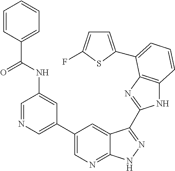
C1(C2=CN=CC(NC(C3=CC=CC=C3)=O)=C2)=CN=C2C(=C1)C(C1=NC3=C(N1)C=CC=C3C1=CC=C(F)S1)=NN2
